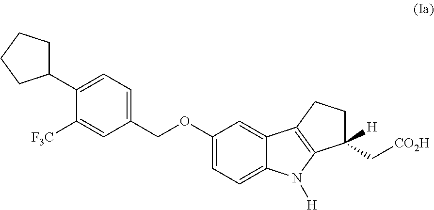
C1(C2=CC=C(COC3=CC=C4C(=C3)C3=C(N4[H])C([H])(C[CO2H])CC3)C=C2[F3C])CCCC1
